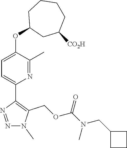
N1(C)N=NC(C2=CC=C(OC3CC([CO2H])CCCC3)C(C)=N2)=C1COC(N(CC1CCC1)C)=O
